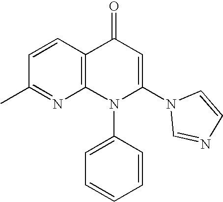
C1(C)=NC2=C(C=C1)C(=O)C=C(N1C=NC=C1)N2C1=CC=CC=C1
